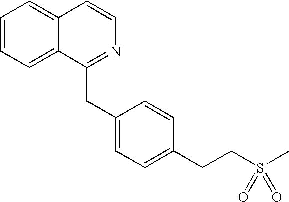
C1=CC=C2C(=C1)C=CN=C2CC1=CC=C(CCS(C)(=O)=O)C=C1
